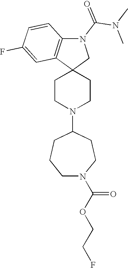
C1CN(C2CCCN(C(OCCF)=O)CC2)CCC12CN(C(N(C)C)=O)C1=C2C=C(F)C=C1
